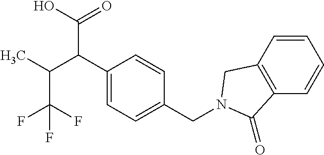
C1=CC2=C(C=C1)C(=O)N(CC1=CC=C(C(C(O)=O)C(C(F)(F)F)C)C=C1)C2
